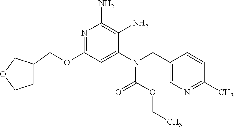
C1C(COC2=NC(N)=C(N)C(N(CC3=CN=C(C)C=C3)C(OCC)=O)=C2)COC1
